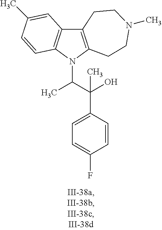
C12=C(N(C(C(C3=CC=C(F)C=C3)(O)C)C)C3=C1C=C(C)C=C3)CCN(C)CC2
